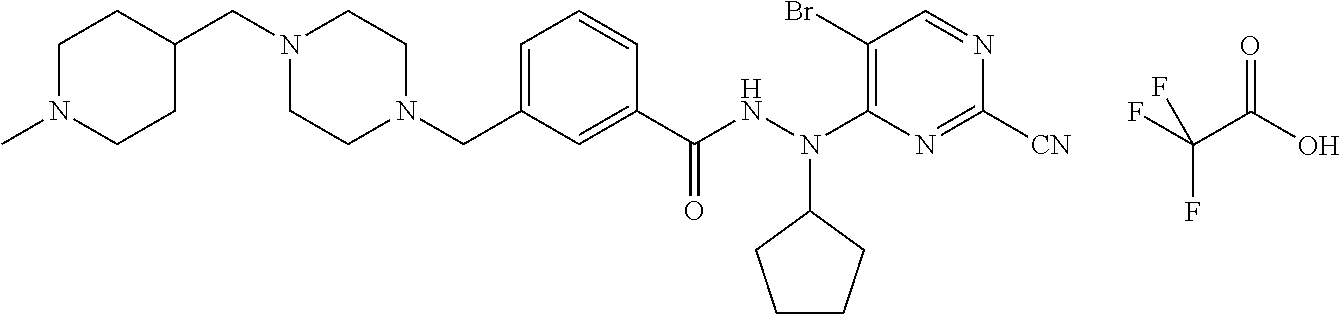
FC(C(O)=O)(F)F.C1CN(CC2=CC=CC(C(NN(C3=C(Br)C=NC([CN])=N3)C3CCCC3)=O)=C2)CCN1CC1CCN(C)CC1
